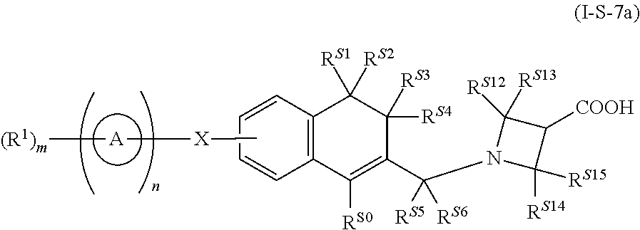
C12=C(C=CC=C1)C([RS1])([RS2])C([RS4])([RS3])C(C(N1C([RS14])([RS15])C([COOH])C1([RS12])[RS13])([RS5])[RS6])=C2[RS0].[(R1)m][A][X]CC
